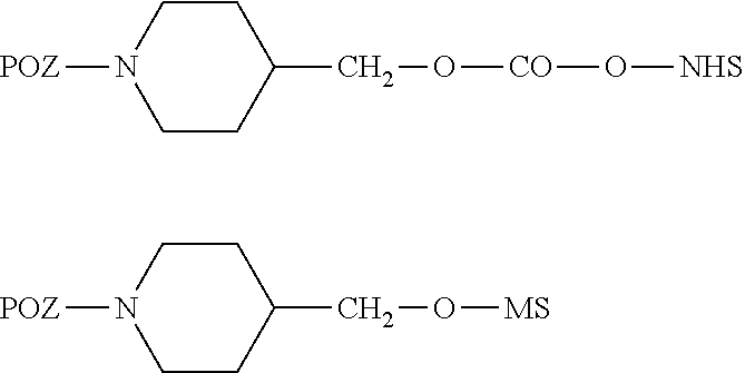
N1([POZ])CCC(CO[CO]O[NHS])CC1.N1([POZ])CCC(CO[MS])CC1
